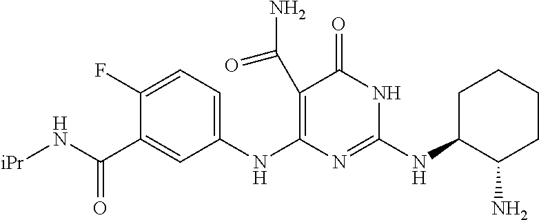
C1(F)=CC=C(NC2=C(C(=O)N)C(=O)NC(NC3C(N)CCCC3)=N2)C=C1C(N[iPr])=O
